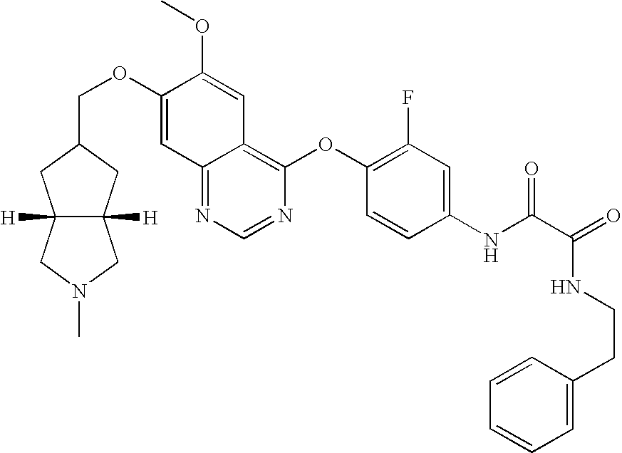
C1(OCC2CC3([H])C([H])(C2)CN(C)C3)=CC2=NC=NC(OC3=C(F)C=C(NC(C(=O)NCCC4=CC=CC=C4)=O)C=C3)=C2C=C1OC
